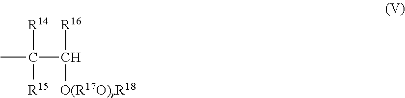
[R14]C([R15])(C([R16])[O(R17O)rR18])C
